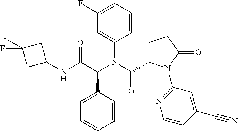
C1=C(C(C(NC2CC(F)(F)C2)=O)N(C(C2CCC(=O)N2C2=NC=CC(C#N)=C2)=O)C2=CC(F)=CC=C2)C=CC=C1
